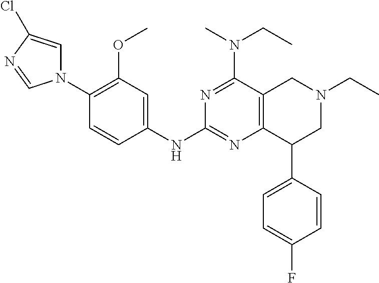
C1(N2C=C(Cl)N=C2)=C(OC)C=C(NC2=NC3=C(C(N(CC)C)=N2)CN(CC)CC3C2=CC=C(F)C=C2)C=C1
